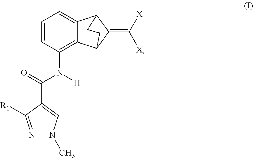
C1=CC(N(C(=O)C2=CN(C)N=C2[R1])[H])=C2C(=C1)C1C(=C([X])[X])C2CC1
